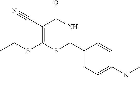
CCSC1=C(C#N)C(=O)NC(C2=CC=C(N(C)C)C=C2)S1
